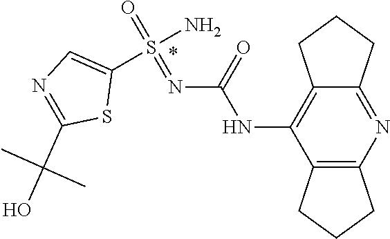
C12=NC3=C(C(NC(N=S(=O)(N)C4=CN=C(C(O)(C)C)S4)=O)=C1CCC2)CCC3
